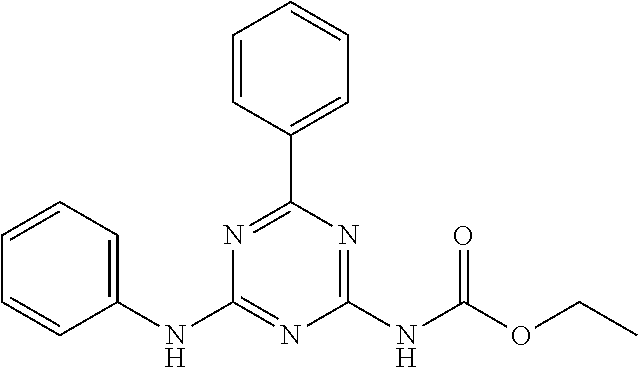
C1(NC2=NC(NC(=O)OCC)=NC(C3=CC=CC=C3)=N2)=CC=CC=C1
